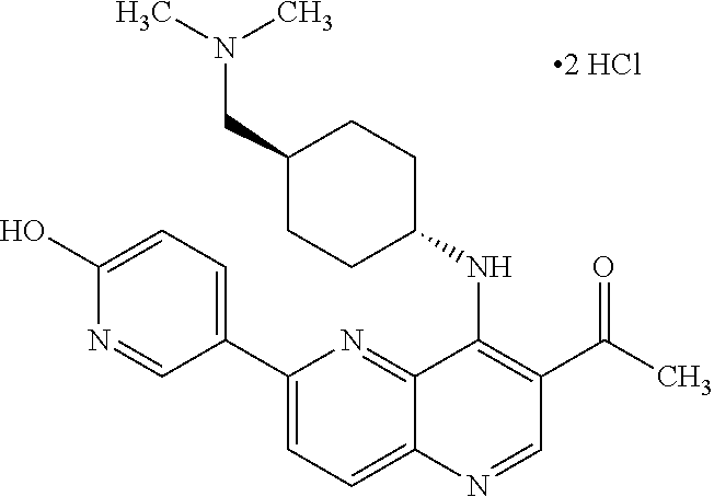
C1(C2=CC=C(O)N=C2)=CC=C2C(=N1)C(NC1CCC(CN(C)C)CC1)=C(C(=O)C)C=N2
